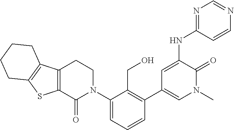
C12=C(C3=C(S1)CCCC3)CCN(C1=CC=CC(C3=CN(C)C(=O)C(NC4=NC=NC=C4)=C3)=C1CO)C2=O
